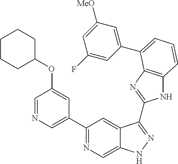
C1(C2=NC=C3C(=C2)C(C2=NC4=C(N2)C=CC=C4C2=CC([MeO])=CC(F)=C2)=NN3)=CN=CC(OC2CCCCC2)=C1
